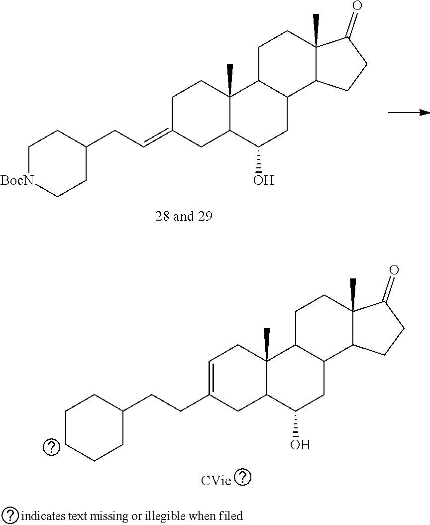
C1C(=CCC2CC[BocN]CC2)CC2C(C)(C1)C1C(CC2O)C2C(C)(CC1)C(=O)CC2.C1=C(CCC2CCCCC2)CC2C(C)(C1)C1C(CC2O)C2C(C)(CC1)C(=O)CC2
